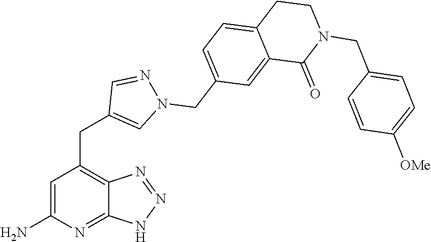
C1=C(N)N=C2C(=C1CC1=CN(CC3=CC=C4C(=C3)C(=O)N(CC3=CC=C([OMe])C=C3)CC4)N=C1)N=NN2
